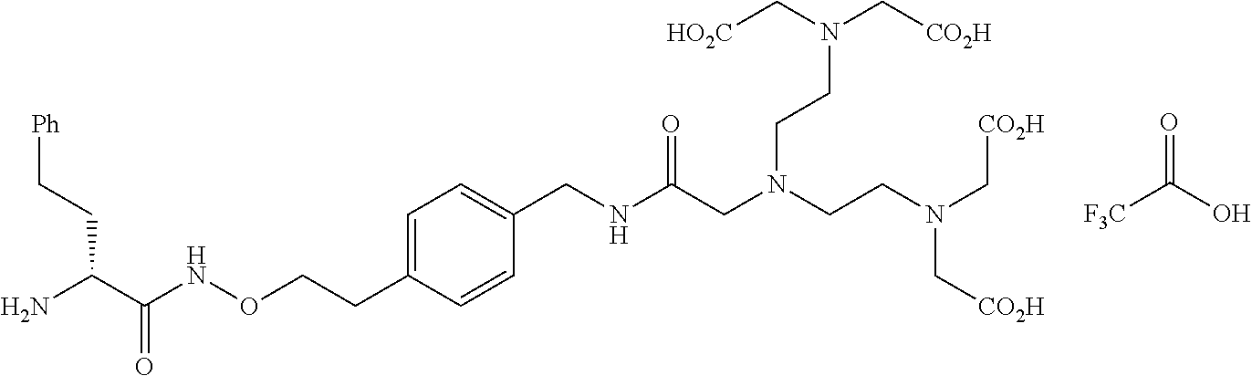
[F3C]C(O)=O.C(CC(C(NOCCC1=CC=C(CNC(CN(CCN(C[CO2H])C[CO2H])CCN(C[CO2H])C[HO2C])=O)C=C1)=O)N)[Ph]
